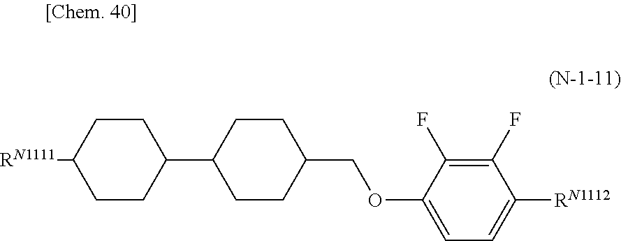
C1CC(COC2=CC=C([RN1112])C(F)=C2F)CCC1C1CCC([RN1111])CC1
